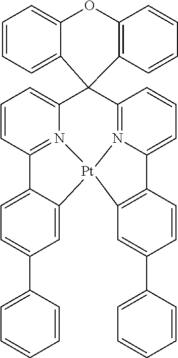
C1=CC2=N3C(=C1)C1(C4=N5C(=CC=C4)C4=C([Pt]35C3=CC(C5=CC=CC=C5)=CC=C23)C=C(C2=CC=CC=C2)C=C4)C2=CC=CC=C2OC2=C1C=CC=C2
